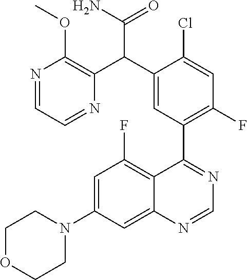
C1=C(N2CCOCC2)C=C2C(=C1F)C(C1=C(F)C=C(Cl)C(C(C3=C(OC)N=CC=N3)C(N)=O)=C1)=NC=N2
